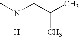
[H]N(C)CC(C)C
